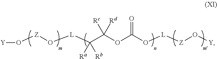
O([Z]O[L]C(C(OC(O[L][Z]O[Y])=O)([Rc])[Rd])([Ra])[Rb])[Y]
